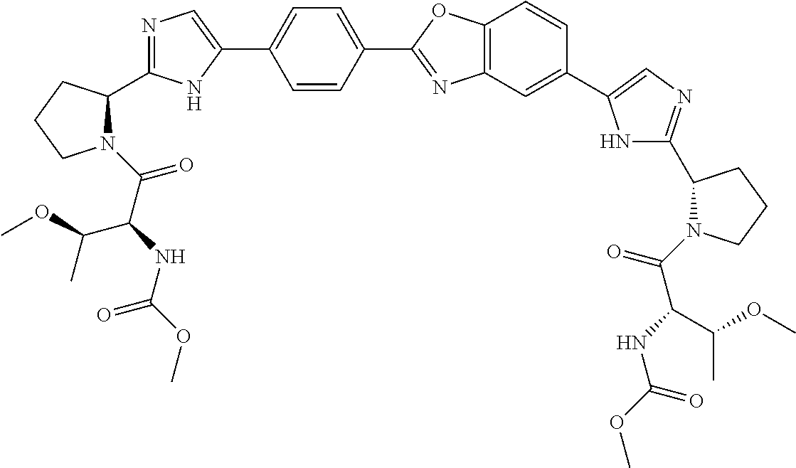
C(=O)(C(NC(OC)=O)C(C)OC)N1C(C2=NC=C(C3=CC=C(C4=NC5=C(O4)C=CC(C4=CN=C(C6N(C(C(NC(=O)OC)C(C)OC)=O)CCC6)N4)=C5)C=C3)N2)CCC1
